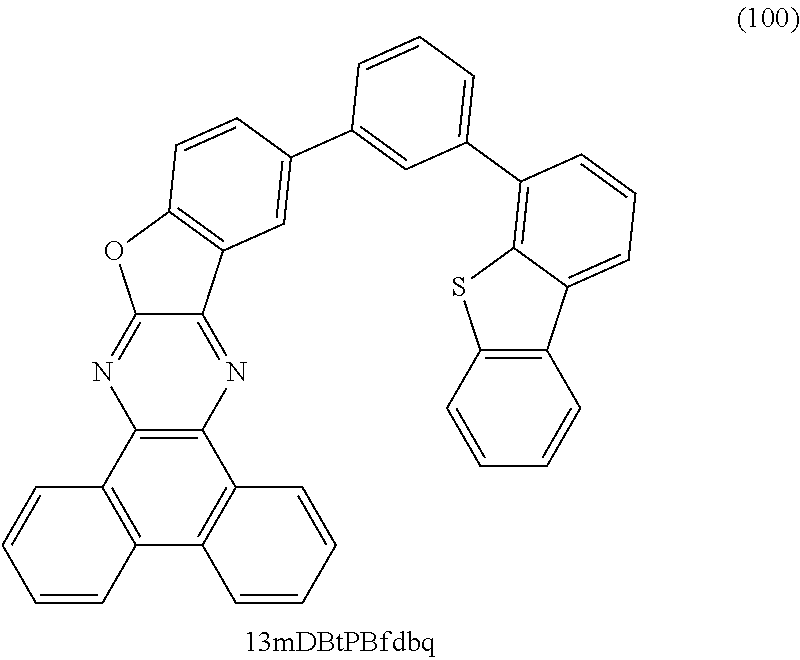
C1(C2=CC3=C(C=C2)OC2=NC4=C(N=C32)C2=C(C3=C4C=CC=C3)C=CC=C2)=CC(C2=C3C(=CC=C2)C2=C(S3)C=CC=C2)=CC=C1
